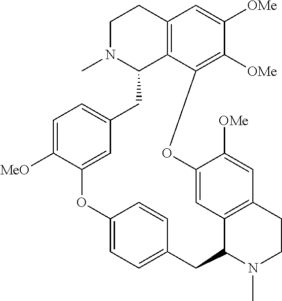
C12=C3C(=C([OMe])C([OMe])=C1)OC1=CC4=C(CCN(C)C4CC4=CC=C(OC5=CC(=CC=C5[MeO])CC3N(C)CC2)C=C4)C=C1[OMe]
